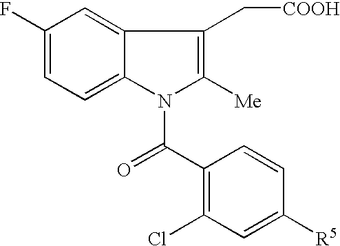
C1(F)=CC=C2C(=C1)C(C[COOH])=C([Me])N2C(=O)C1=C(Cl)C=C([R5])C=C1
